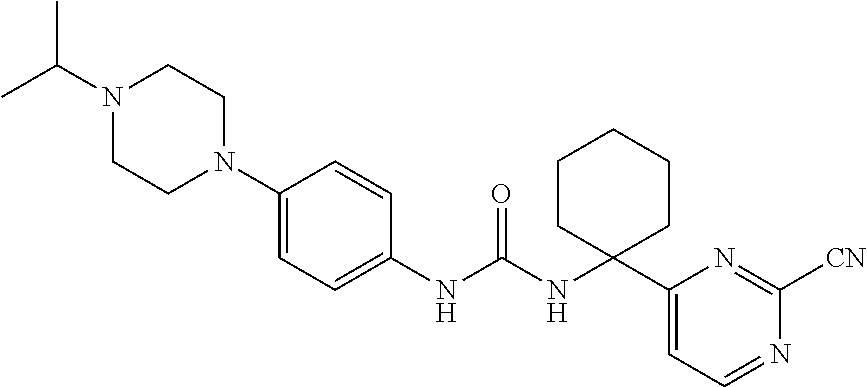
N1(C(C)C)CCN(C2=CC=C(NC(NC3(C4=CC=NC([CN])=N4)CCCCC3)=O)C=C2)CC1
